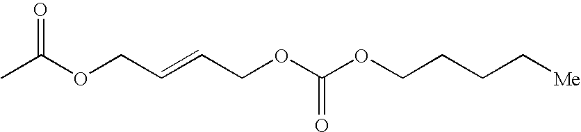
O(C(C)=O)CC=CCOC(OCCCC[Me])=O
